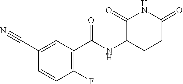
C1(C#N)=CC(C(NC2CCC(=O)NC2=O)=O)=C(F)C=C1
